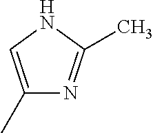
C1(C)=CNC(C)=N1
